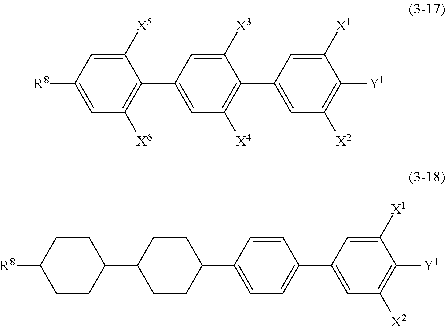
C1(C2=C([X6])C=C([R8])C=C2[X5])=CC([X4])=C(C2=CC([X2])=C([Y1])C([X1])=C2)C([X3])=C1.C1(C2CCC(C3CCC([R8])CC3)CC2)=CC=C(C2=CC([X2])=C([Y1])C([X1])=C2)C=C1
